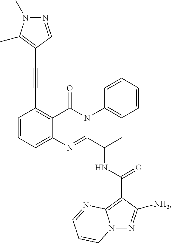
C1=CC=C2C(=C1C#CC1=C(C)N(C)N=C1)C(=O)N(C1=CC=CC=C1)C(C(C)NC(=O)C1=C3N(N=C1[NH2])C=CC=N3)=N2
